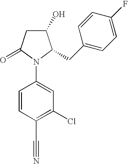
C1(O)CC(=O)N(C2=CC(Cl)=C(C#N)C=C2)C1CC1=CC=C(F)C=C1
